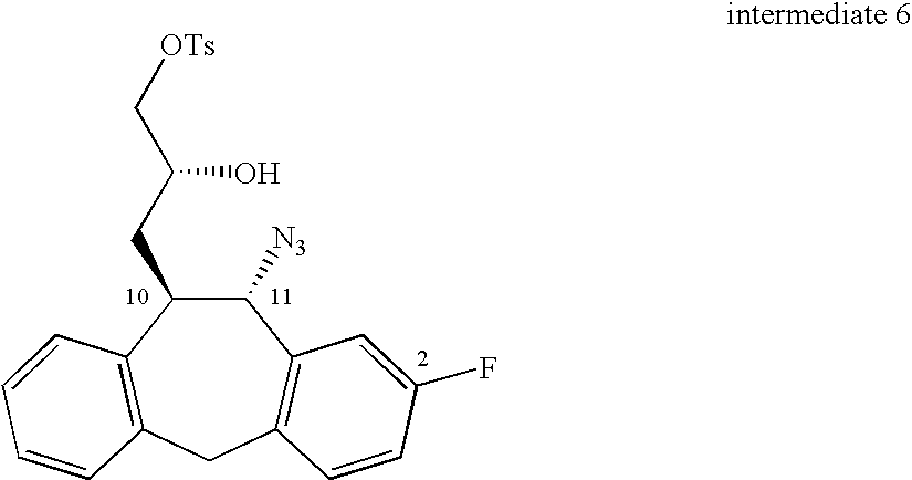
C1([N3])C(CC(O)C[OTs])C2=C(CC3=C1C=C(F)C=C3)C=CC=C2
